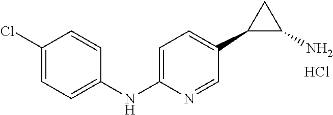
C1=C(NC2=CC=C(Cl)C=C2)N=CC(C2C(N)C2)=C1.Cl
